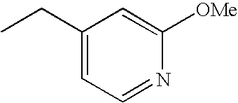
CCC1=CC=NC([OMe])=C1
